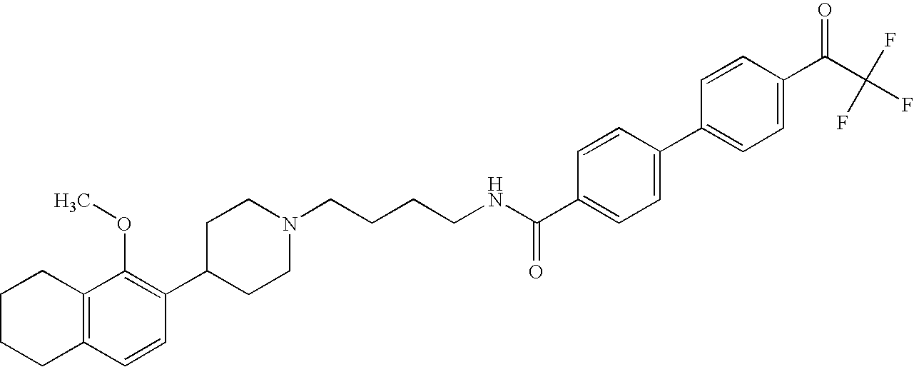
C1(C2=C(OC)C3=C(C=C2)CCCC3)CCN(CCCCNC(=O)C2=CC=C(C3=CC=C(C(C(F)(F)F)=O)C=C3)C=C2)CC1
